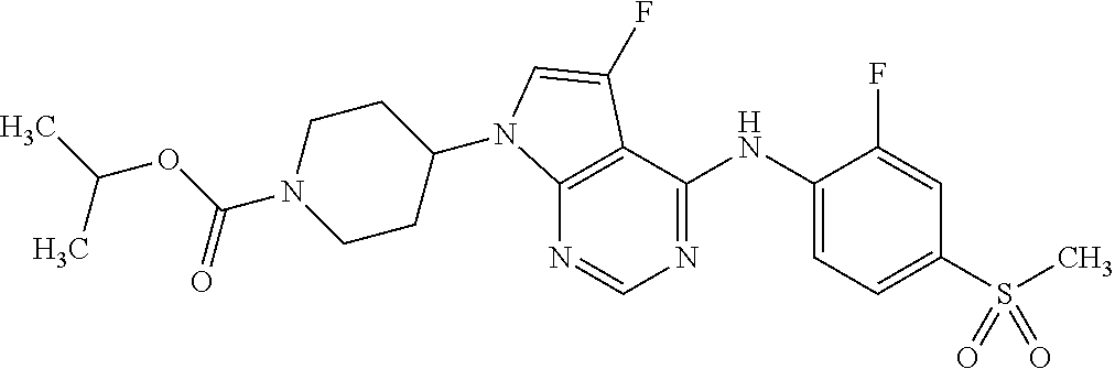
C12=C(C(NC3=CC=C(S(C)(=O)=O)C=C3F)=NC=N1)C(F)=CN2C1CCN(C(OC(C)C)=O)CC1
